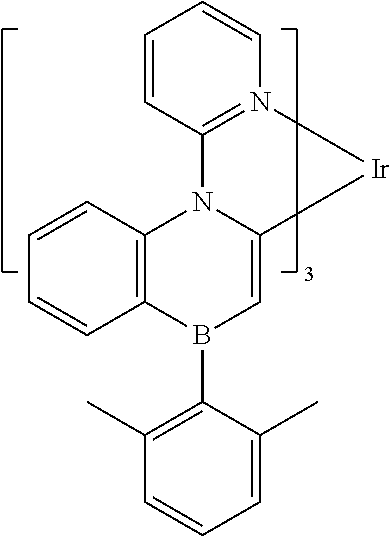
C1=CC2=N(C=C1)[Ir]C1=CB(C3=C(C)C=CC=C3C)C3=C(N21)C=CC=C3
